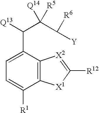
C1(C([Q13])C(C([Y])[R6])([Q14])[R5])=CC=C([R1])C2=C1[X2]=C([R12])[X1]2
